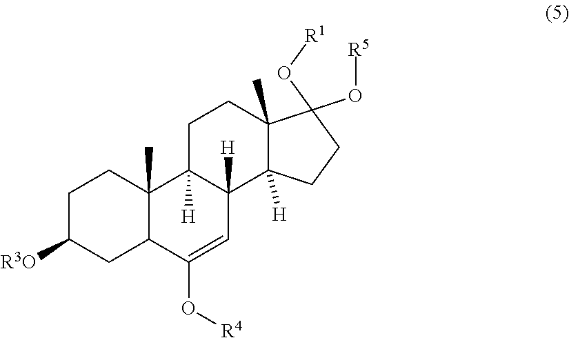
C1C([R3O])CC2C(C)(C1)C1([H])C([H])(C=C2O[R4])C2([H])C(C)(CC1)C(O[R5])(O[R1])CC2
